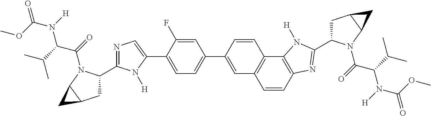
C1=CC2=C(C3=C1C=C(C1=CC=C(C4=CN=C(C5CC6C(N5C(=O)C(C(C)C)N([H])C(OC)=O)C6)N4[H])C(F)=C1)C=C3)N([H])C(C1CC3C(N1C(=O)C(C(C)C)N([H])C(OC)=O)C3)=N2
